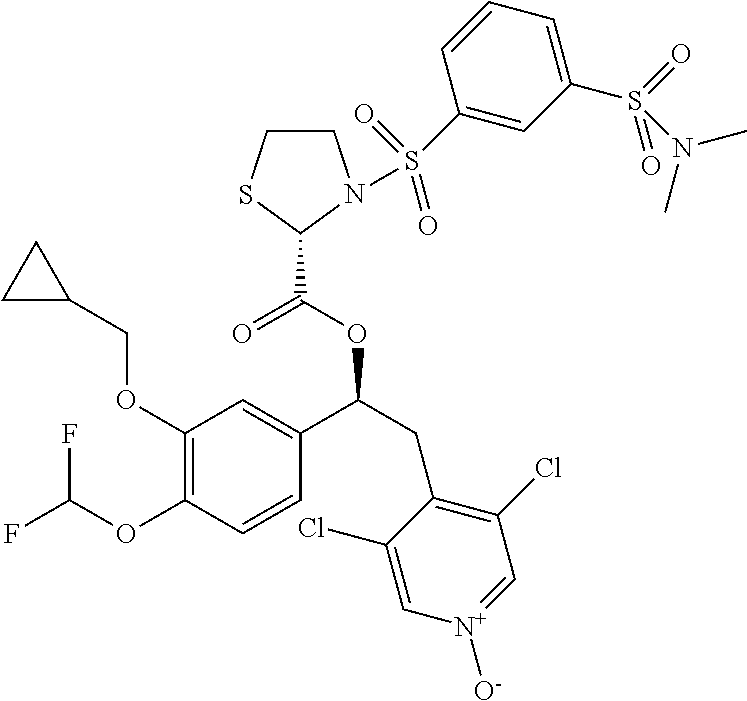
C1(OCC2CC2)=C(OC(F)F)C=CC(C(CC2=C(Cl)C=[N+]([O-])C=C2Cl)OC(=O)C2N(S(C3=CC(S(=O)(=O)N(C)C)=CC=C3)(=O)=O)CCS2)=C1
